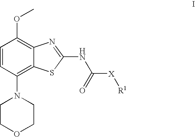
C1=CC(N2CCOCC2)=C2C(=C1OC)N=C(NC(=O)[X][R1])S2
